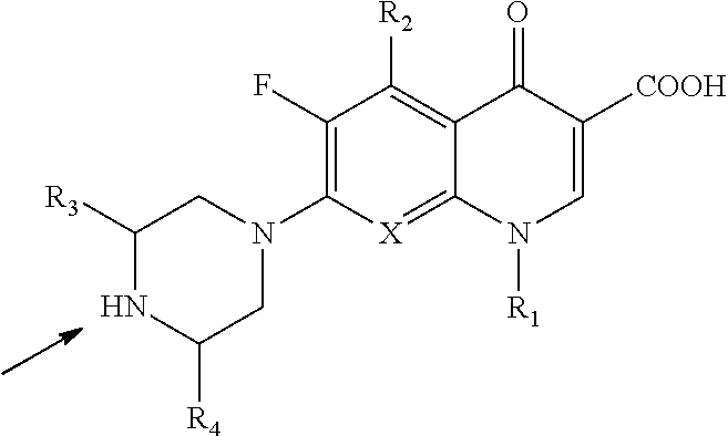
C1([R3])NC([R4])CN(C2=C(F)C([R2])=C3C(=[X]2)N([R1])C=C([COOH])C3=O)C1
